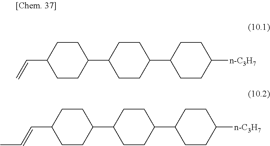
C1CC(C2CCC(C=C)CC2)CCC1C1CCC([n-C3H7])CC1.C1CC(C2CCC(C=CC)CC2)CCC1C1CCC([n-C3H7])CC1
